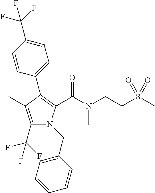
C1(C2=C(C(N(CCS(C)(=O)=O)C)=O)N(CC3=CC=CC=C3)C(C(F)(F)F)=C2C)=CC=C(C(F)(F)F)C=C1
